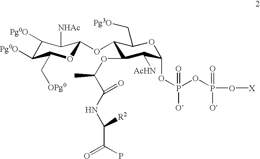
C1([Pg0O])C([Pg0O])C(C[OPg0])OC(OC2C(OC(C(=O)NC([R2])C(P)=O)C)C([AcHN])C(OP(OP(O[X])(=O)[O-])([O-])=O)OC2C[Pg3O])C1[NHAc]
